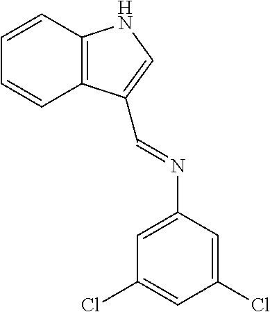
C1=CC2=C(C=C1)C(C=NC1=CC(Cl)=CC(Cl)=C1)=CN2
